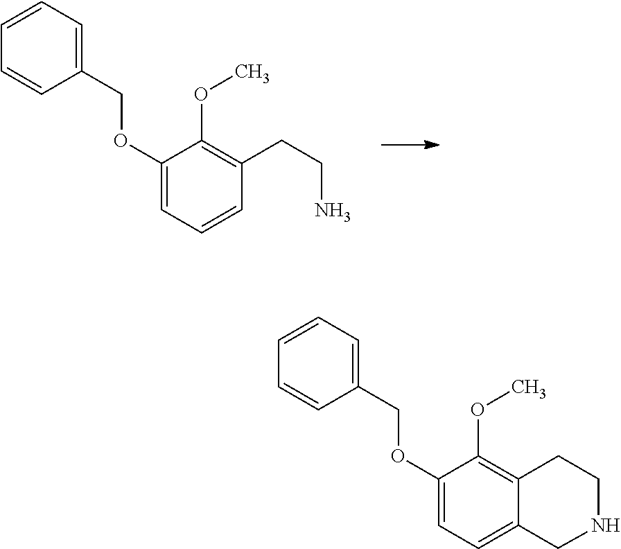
C1(COC2=CC=C3C(=C2OC)CCNC3)=CC=CC=C1.C1(COC2=CC=CC(CCN)=C2OC)=CC=CC=C1
